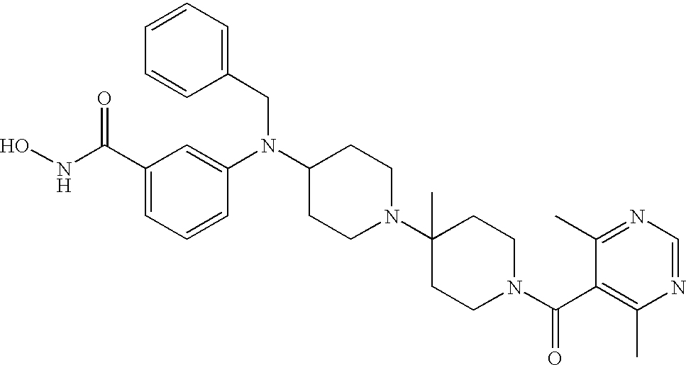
C1=CC(CN(C2CCN(C3(C)CCN(C(C4=C(C)N=CN=C4C)=O)CC3)CC2)C2=CC(C(NO)=O)=CC=C2)=CC=C1
